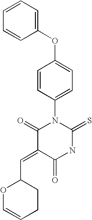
O=C1C(=CC2CCC=CO2)C(=O)N(C2=CC=C(OC3=CC=CC=C3)C=C2)C(=S)N1
